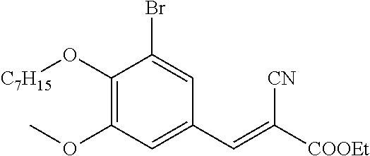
C1(O[C7H15])=C(OC)C=C(C=C([COOEt])[CN])C=C1Br
